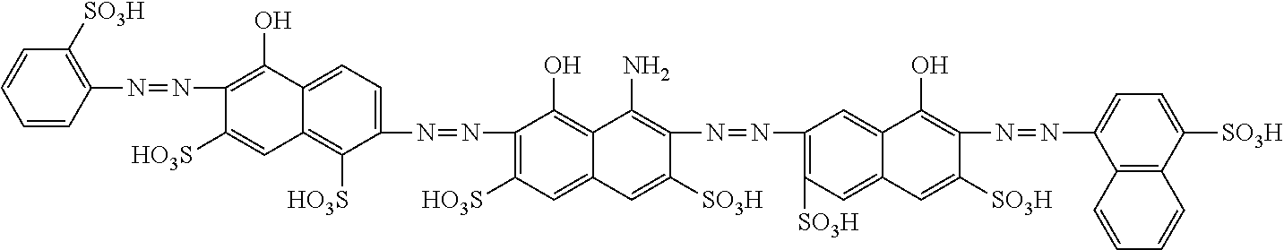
C1=CC(N=NC2=C(O)C3=CC=C(N=NC4=C([HO3S])C=C5C(=C4O)C(N)=C(N=NC4=C([SO3H])C=C6C(=C4)C(O)=C(N=NC4=CC=C([SO3H])C7=C4C=CC=C7)C([SO3H])=C6)C([SO3H])=C5)C([HO3S])=C3C=C2[HO3S])=C([SO3H])C=C1
